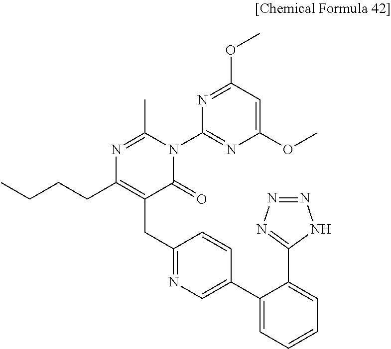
CCCCC1=C(CC2=NC=C(C3=CC=CC=C3C3=NN=NN3)C=C2)C(=O)N(C2=NC(OC)=CC(OC)=N2)C(C)=N1
